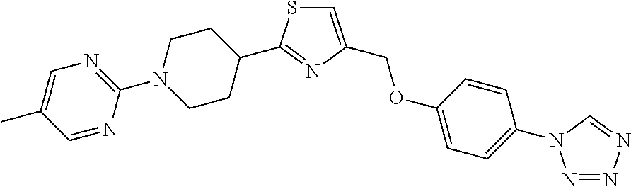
C1=C(C)C=NC(N2CCC(C3=NC(COC4=CC=C(N5N=NN=C5)C=C4)=CS3)CC2)=N1
